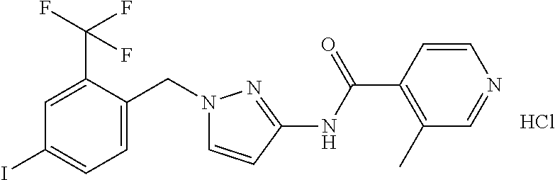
C1=C(CN2C=CC(NC(C3=C(C)C=NC=C3)=O)=N2)C(C(F)(F)F)=CC(I)=C1.Cl
